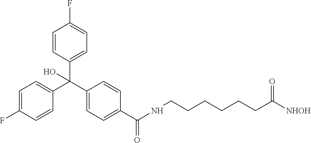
C1(F)=CC=C(C(C2=CC=C(C(NCCCCCCC([NHOH])=O)=O)C=C2)(C2=CC=C(F)C=C2)O)C=C1
